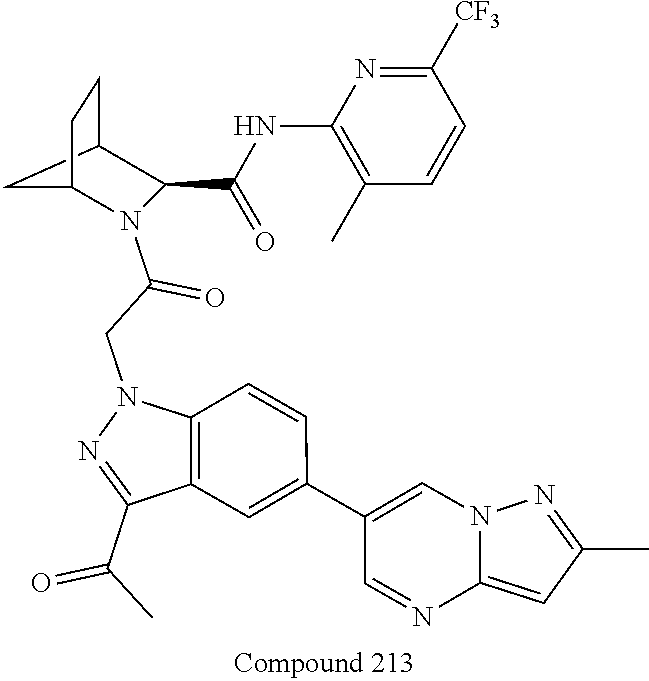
C1(C(=O)C)=NN(CC(=O)N2C(C(=O)NC3=C(C)C=CC([CF3])=N3)C3CC2CC3)C2=C1C=C(C1=CN3C(=CC(C)=N3)N=C1)C=C2
